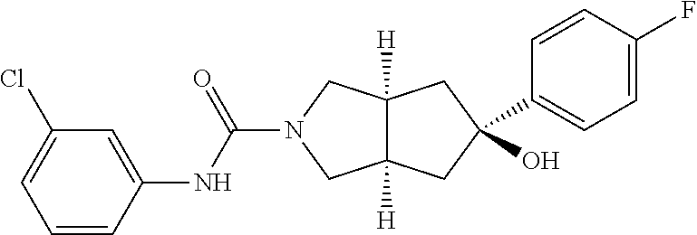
C12([H])C([H])(CC(O)(C3=CC=C(F)C=C3)C1)CN(C(NC1=CC(Cl)=CC=C1)=O)C2
